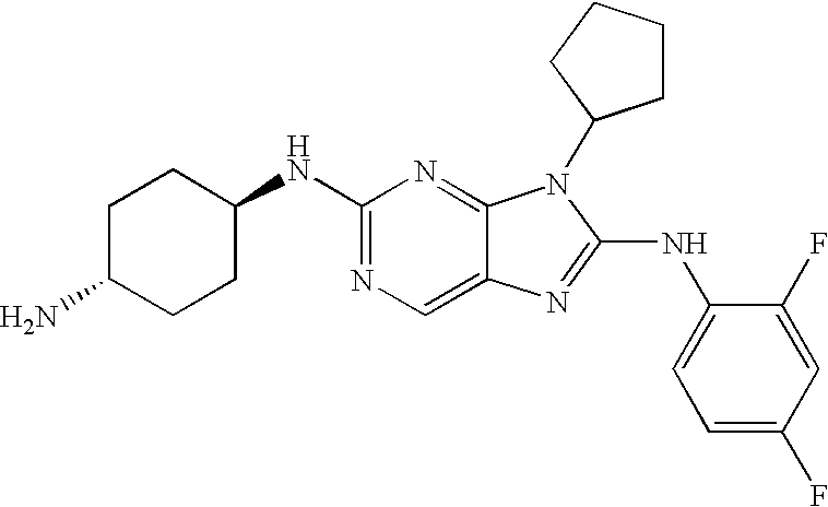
C1C(N)CCC(NC2=NC=C3C(=N2)N(C2CCCC2)C(NC2=CC=C(F)C=C2F)=N3)C1
